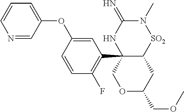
N1=CC(OC2=CC(C34C([SO2]N(C)C(=N)N3)CC(COC)OC4)=C(F)C=C2)=CC=C1
